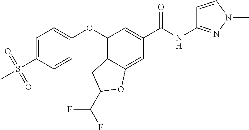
C1(OC2=CC=C(S(=O)(=O)C)C=C2)=C2C(=CC(C(NC3=NN(C)C=C3)=O)=C1)OC(C(F)F)C2
